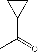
C1(C(=O)C)CC1
